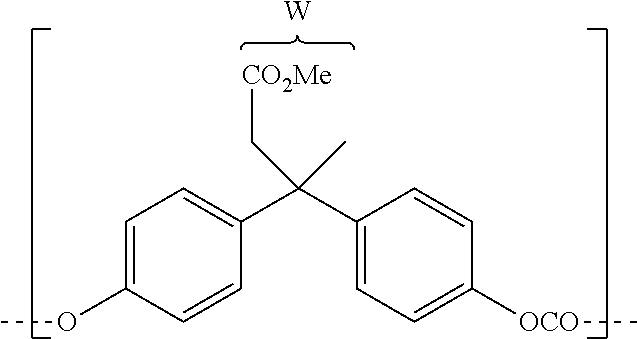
C1=C(OC)C=CC(C(C2=CC=C([OCO]C)C=C2)(C)C[CO2Me])=C1.[W]
